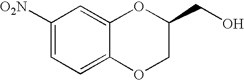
[O2N]C1=CC=C2C(=C1)OC(CO)CO2
